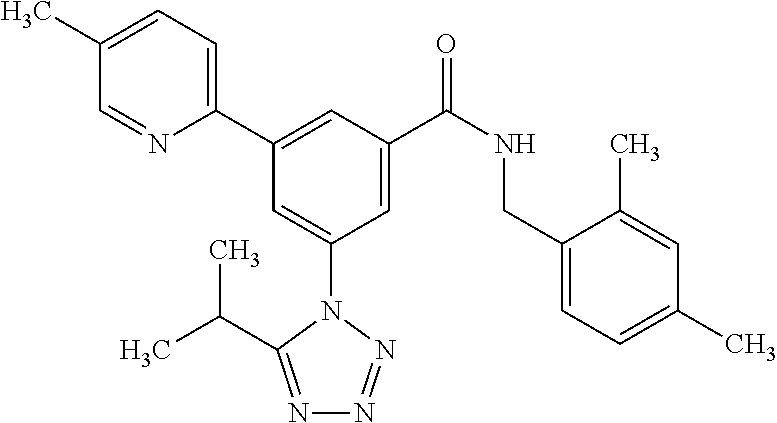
C1(C)=CC=C(C2=CC(C(NCC3=CC=C(C)C=C3C)=O)=CC(N3C(C(C)C)=NN=N3)=C2)N=C1
